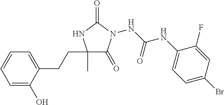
N(C(NC1=CC=C(Br)C=C1F)=O)N1C(=O)C(C)(CCC2=CC=CC=C2O)NC1=O
